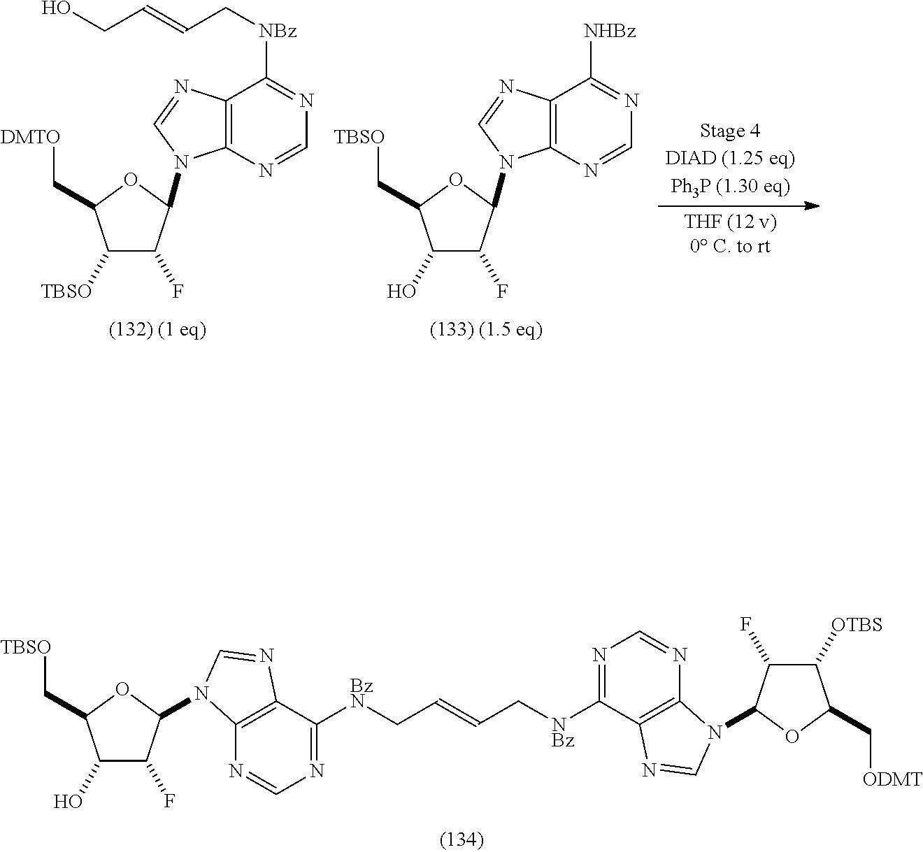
C1(O)C(F)C(N2C3=C(C([BzN]CC=CC[NBz]C4=NC=NC5=C4N=CN5C4C(F)C([OTBS])C(C[ODMT])O4)=NC=N3)N=C2)OC1C[TBSO].C12=C(N=CN=C1[NBz]CC=CCO)N(C1C(F)C([TBSO])C(C[DMTO])O1)C=N2.C12=C(N=CN=C1[NHBz])N(C1C(F)C(O)C(C[TBSO])O1)C=N2
